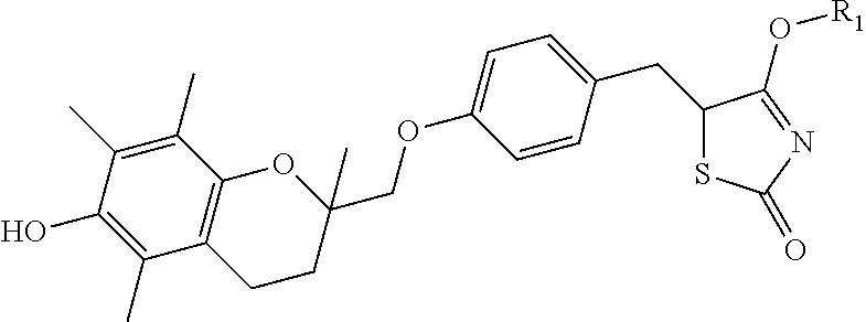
C1=CC(CC2SC(=O)N=C2O[R1])=CC=C1OCC1(C)OC2=C(CC1)C(C)=C(O)C(C)=C2C
